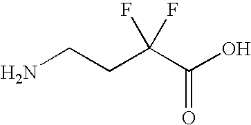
NCCC(C(O)=O)(F)F
